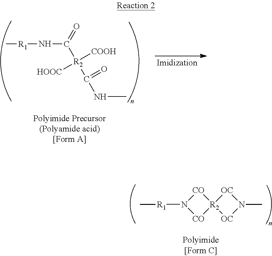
N1([R1]C)[CO][R2]2([CO]1)[OC]N(C)[OC]2.C[R1]NC(=O)[R2](C(NC)=O)([COOH])[HOOC]
